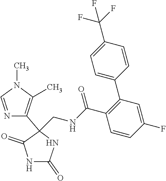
C1=C(C2=C(C(NCC3(C4=C(C)N(C)C=N4)C(=O)NC(=O)N3)=O)C=CC(F)=C2)C=CC(C(F)(F)F)=C1
